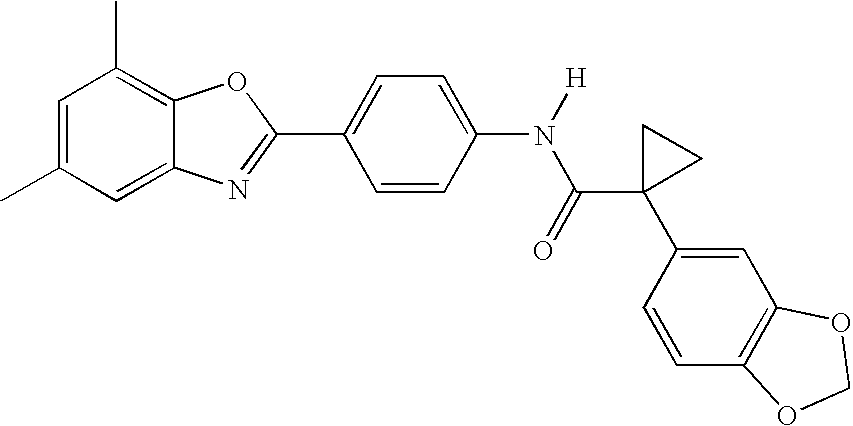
C1=C(C)C=C2C(=C1C)OC(C1=CC=C(N([H])C(=O)C3(C4=CC5=C(C=C4)OCO5)CC3)C=C1)=N2
